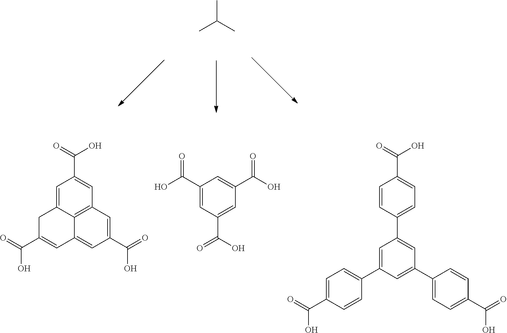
CC(C)C.C1=C2C3=C(C=C1C(=O)O)C=C(C(=O)O)C=C3C=C(C(=O)O)C2.C1(C(O)=O)=CC(C(=O)O)=CC(C(O)=O)=C1.C1=CC(C2=CC(C3=CC=C(C(=O)O)C=C3)=CC(C3=CC=C(C(=O)O)C=C3)=C2)=CC=C1C(=O)O
